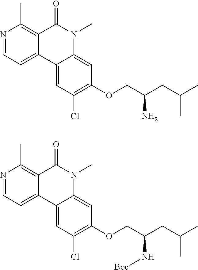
N1=CC=C2C(=C1C)C(=O)N(C)C1=CC(OCC(CC(C)C)N)=C(Cl)C=C21.N1=CC=C2C(=C1C)C(=O)N(C)C1=CC(OCC(CC(C)C)N[Boc])=C(Cl)C=C21
